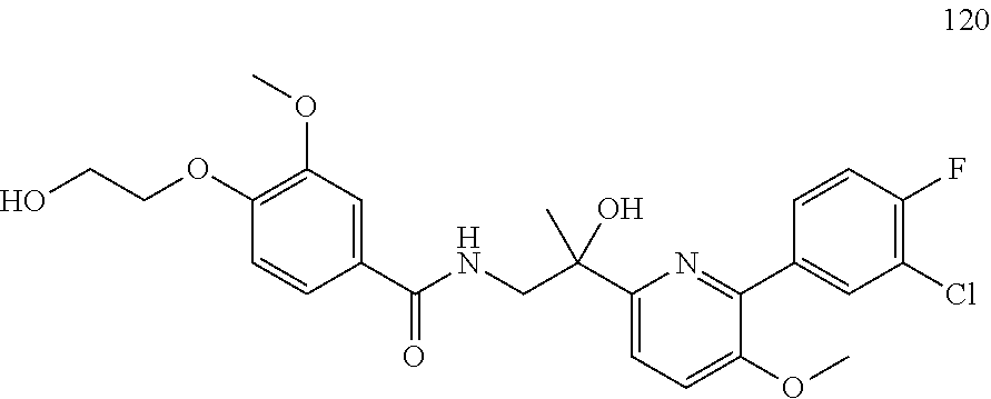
C1(C(NCC(C2=CC=C(OC)C(C3=CC(Cl)=C(F)C=C3)=N2)(C)O)=O)=CC(OC)=C(OCCO)C=C1
